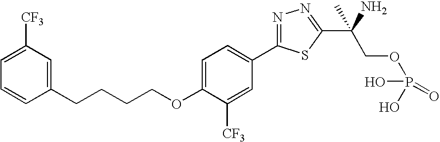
C1=C(OCCCCC2=CC([CF3])=CC=C2)C([CF3])=CC(C2=NN=C(C(N)(C)COP(O)(O)=O)S2)=C1
